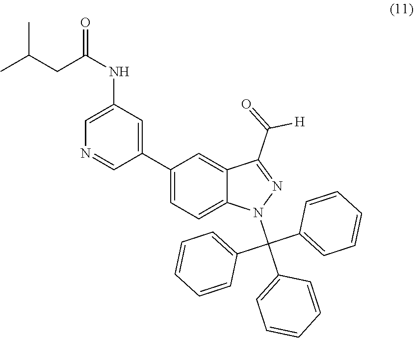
N1(C(C2=CC=CC=C2)(C2=CC=CC=C2)C2=CC=CC=C2)N=C(C(=O)[H])C2=CC(C3=CC(NC(=O)CC(C)C)=CN=C3)=CC=C12
